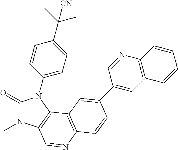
C1(=O)N(C)C2=C(N1C1=CC=C(C(C)(C)[CN])C=C1)C1=C(N=C2)C=CC(C2=CC3=C(N=C2)C=CC=C3)=C1
